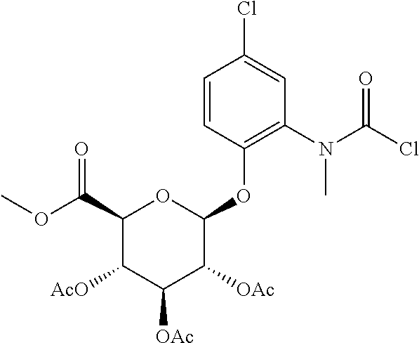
C1([AcO])C([OAc])C([OAc])C(OC2=C(N(C(Cl)=O)C)C=C(Cl)C=C2)OC1C(OC)=O
